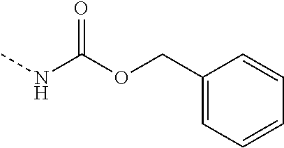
C1(COC(NC)=O)=CC=CC=C1
